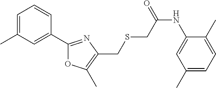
C1=C(C)C=C(C2=NC(CSCC(NC3=CC(C)=CC=C3C)=O)=C(C)O2)C=C1
